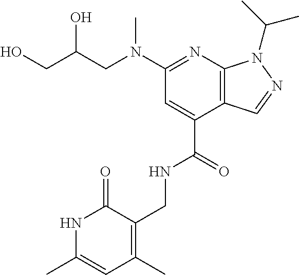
C1(N(C)CC(CO)O)=NC2=C(C(C(=O)NCC3=C(C)C=C(C)NC3=O)=C1)C=NN2C(C)C
